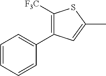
C1=CC=CC(C2=C([F3C])SC(C)=C2)=C1
